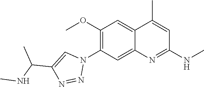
C12=CC(OC)=C(N3C=C(C(NC)C)N=N3)C=C1N=C(NC)C=C2C
